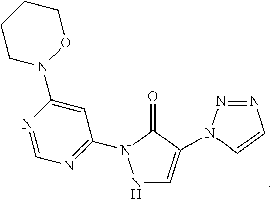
N1(C2=CC(N3NC=C(N4N=NC=C4)C3=O)=NC=N2)OCCCC1
